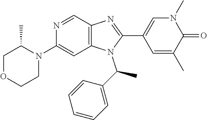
N1=CC2=C(C=C1N1C(C)COCC1)N(C(C1=CC=CC=C1)C)C(C1=CN(C)C(=O)C(C)=C1)=N2
